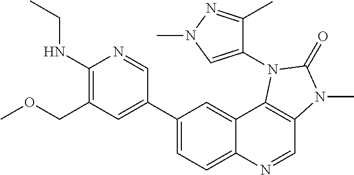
C1(C2=CC(COC)=C(NCC)N=C2)=CC=C2C(=C1)C1=C(C=N2)N(C)C(=O)N1C1=CN(C)N=C1C
